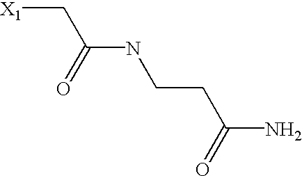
[X1]CC(NCCC(N)=O)=O
